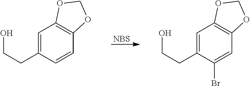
C1=C(CCO)C(Br)=CC2=C1OCO2.C1=C(CCO)C=CC2=C1OCO2.[NBS]
